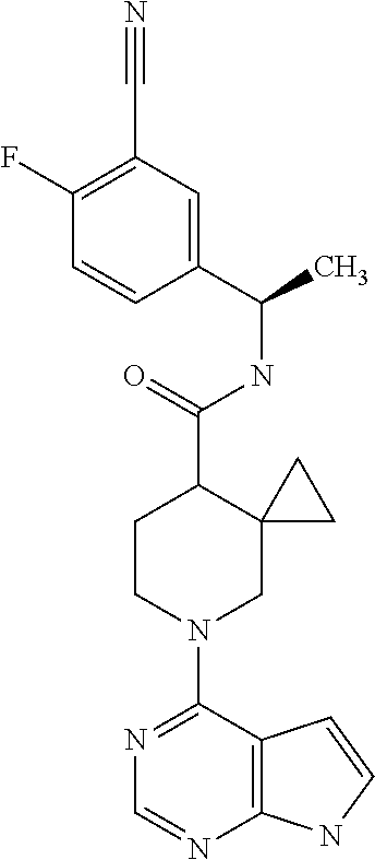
N1=C(N2CC3(C(C(=O)NC(C4=CC(C#N)=C(F)C=C4)C)CC2)CC3)C2=C(N=C1)NC=C2
